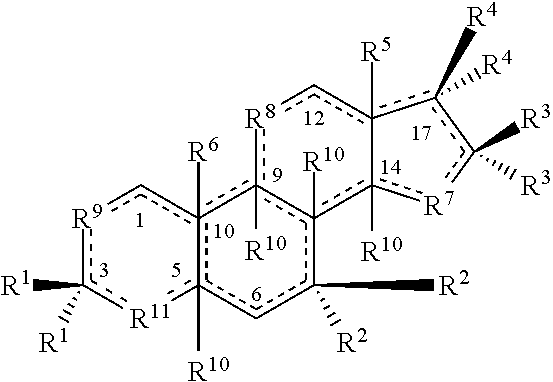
c12([R6])c([R10])(cc([R2])([R2])c3([R10])c1([R10])[R8]cc1([R5])c([R4])([R4])c([R3])([R3])[R7]c3-1[R10])[R11]c([R1])([R1])[R9]c2
